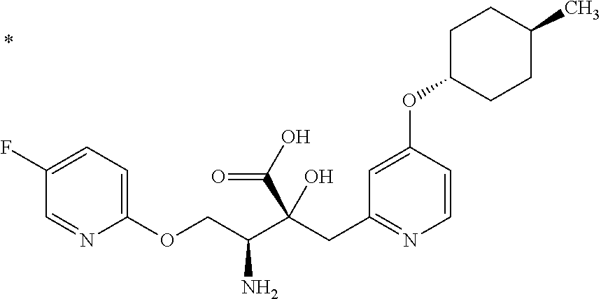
C1=CC(OC2CCC(C)CC2)=CC(CC(C(COC2=CC=C(F)C=N2)N)(C(O)=O)O)=N1
